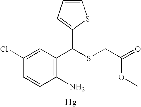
C1=CC(Cl)=CC(C(SCC(OC)=O)C2=CC=CS2)=C1N
